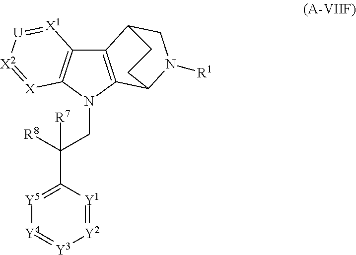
C12=C(N(CC([R8])(C3=[Y5][Y4]=[Y3][Y2]=[Y1]3)[R7])C3=C1[X1]=[U][X2]=[X]3)C1N([R1])CC2CC1
